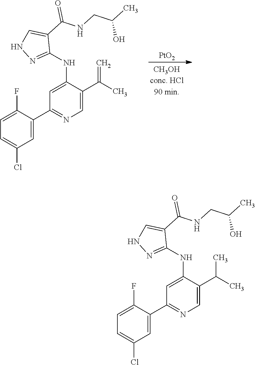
[PtO2].C1=C(C2=NC=C(C(C)=C)C(NC3=NNC=C3C(NCC(C)O)=O)=C2)C(F)=CC=C1Cl.C1=C(C2=NC=C(C(C)C)C(NC3=NNC=C3C(NCC(C)O)=O)=C2)C(F)=CC=C1Cl
